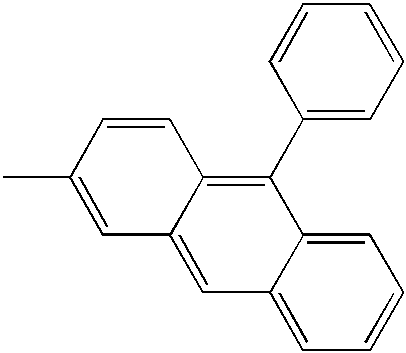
C12=CC=CC=C1C(C1=CC=CC=C1)=C1C(=C2)C=C(C)C=C1
